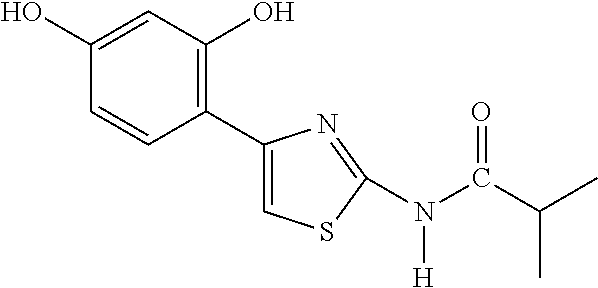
C1(O)=CC(O)=C(C2=CSC(N(C(C(C)C)=O)[H])=N2)C=C1
